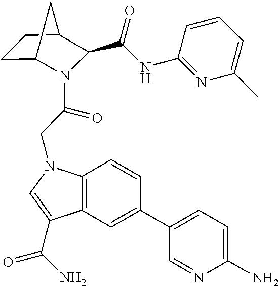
C12=C(N(CC(=O)N3C4CCC(C3C(NC3=NC(C)=CC=C3)=O)C4)C=C1C(N)=O)C=CC(C1=CC=C(N)N=C1)=C2
